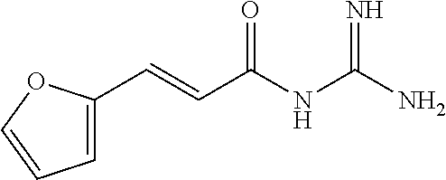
N(C(N)=N)C(=O)C=CC1=CC=CO1
